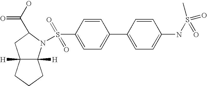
C12([H])C([H])(CCC1)N(S(C1=CC=C(C3=CC=C(NS(=O)(C)=O)C=C3)C=C1)(=O)=O)C(C(O)=O)C2
